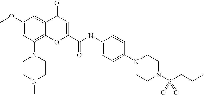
C1(OC)=CC(N2CCN(C)CC2)=C2C(=C1)C(=O)C=C(C(=O)NC1=CC=C(N3CCN(S(CCC)(=O)=O)CC3)C=C1)O2
